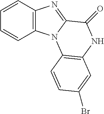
C1=CC2=C(C=C1)N1C(=N2)C(=O)NC2=C1C=CC(Br)=C2
